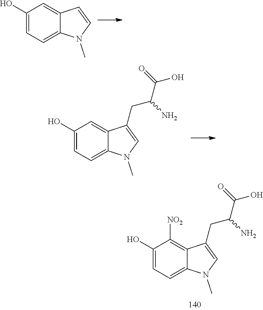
C1(O)=CC=C2C(=C1)C=CN2C.C1(O)=CC=C2C(=C1)C(CC(C(O)=O)N)=CN2C.C1(O)=CC=C2C(=C1[NO2])C(CC(C(O)=O)N)=CN2C
